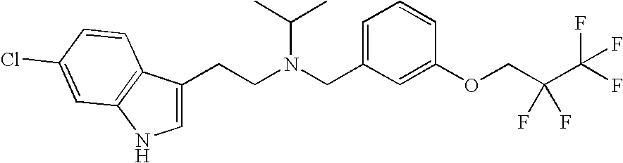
C1=C(CCN(CC2=CC=CC(OCC(C(F)(F)F)(F)F)=C2)C(C)C)C2=C(N1)C=C(Cl)C=C2
